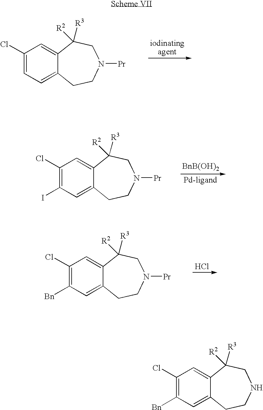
C1(Cl)=CC=C2C(=C1)C([R2])([R3])CN([Pr])CC2.C1(Cl)=C([Bn])C=C2C(=C1)C([R2])([R3])CNCC2.C1(Cl)=C(I)C=C2C(=C1)C([R2])([R3])CN([Pr])CC2.[BnB(OH)2].C1(Cl)=C([Bn])C=C2C(=C1)C([R2])([R3])CN([Pr])CC2.Cl
